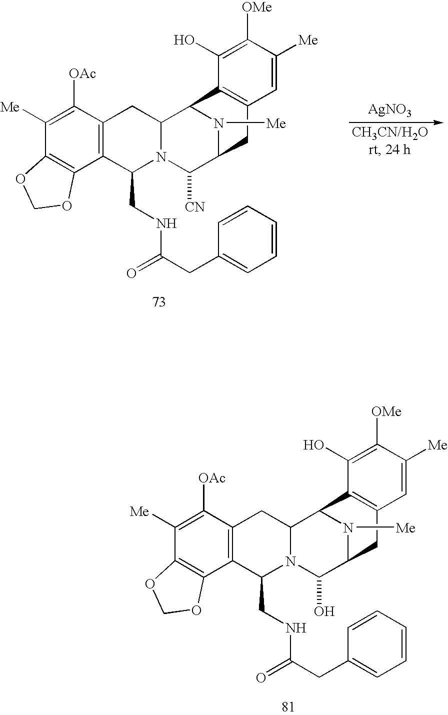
C1([Me])=C([OAc])C2=C(C3=C1OCO3)C(CNC(CC1=CC=CC=C1)=O)N1C(C2)C2N([Me])C(C1[CN])CC1=C2C(O)=C([OMe])C([Me])=C1.[AgNO3].C1([Me])=C([OAc])C2=C(C3=C1OCO3)C(CNC(CC1=CC=CC=C1)=O)N1C(C2)C2N([Me])C(C1O)CC1=C2C(O)=C([OMe])C([Me])=C1
